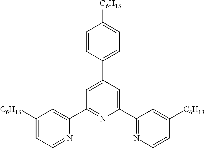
C1([C6H13])=CC=NC(C2=NC(C3=NC=CC([C6H13])=C3)=CC(C3=CC=C([C6H13])C=C3)=C2)=C1
